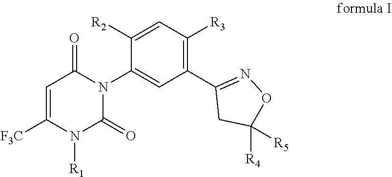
C1(C2=NOC([R4])([R5])C2)=C([R3])C=C([R2])C(N2C(=O)C=C([F3C])N([R1])C2=O)=C1
